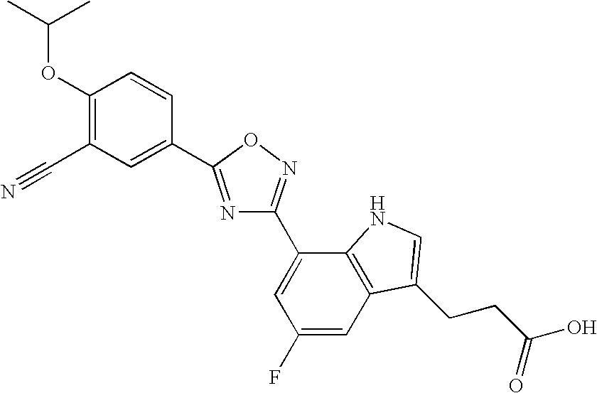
C12=C(C=C(F)C=C1C1=NOC(C3=CC(C#N)=C(OC(C)C)C=C3)=N1)C(CCC(O)=O)=CN2
